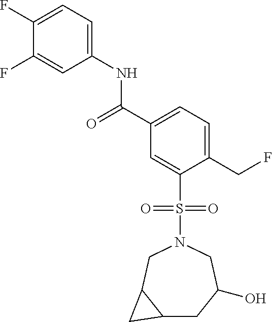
C1(F)=CC=C(NC(C2=CC=C(CF)C(S(=O)(=O)N3CC4C(CC(O)C3)C4)=C2)=O)C=C1F
